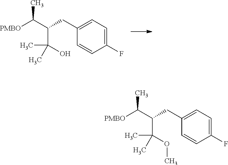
CC(C(C(O)(C)C)CC1=CC=C(F)C=C1)[PMBO].CC(C(C(OC)(C)C)CC1=CC=C(F)C=C1)[PMBO]
